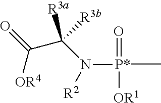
[P*](C)(N([R2])C([R3a])(C([OR4])=O)[R3b])(=O)[OR1]
